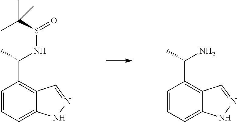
CC(S(=O)NC(C1=C2C(=CC=C1)NN=C2)C)(C)C.NC(C1=C2C(=CC=C1)NN=C2)C
